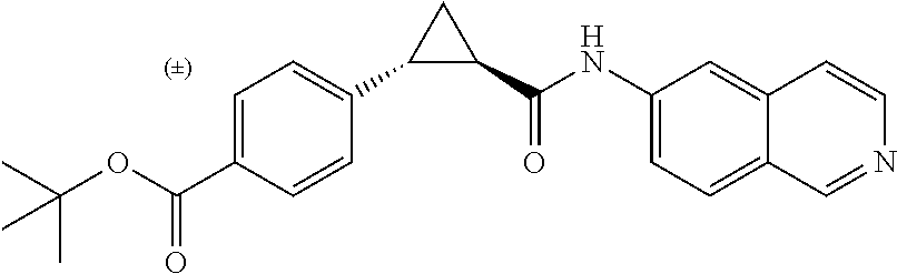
CC(OC(C1=CC=C(C2C(C(NC3=CC=C4C(=C3)C=CN=C4)=O)C2)C=C1)=O)(C)C
